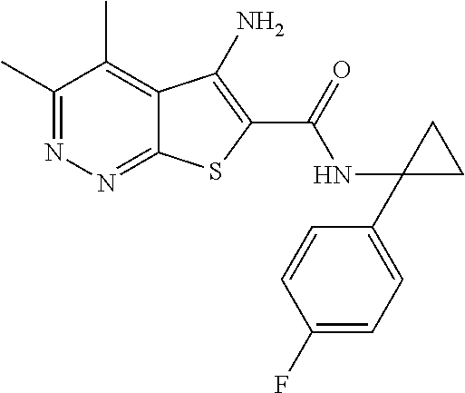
C1(C)=NN=C2C(=C1C)C(N)=C(C(=O)NC1(C3=CC=C(F)C=C3)CC1)S2
